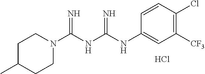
C1C(C)CCN(C(NC(NC2=CC([CF3])=C(Cl)C=C2)=N)=N)C1.Cl
